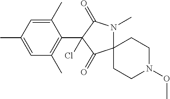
C1(C)=CC(C)=CC(C)=C1C1(Cl)C(=O)C2(N(C)C1=O)CCN(OC)CC2
